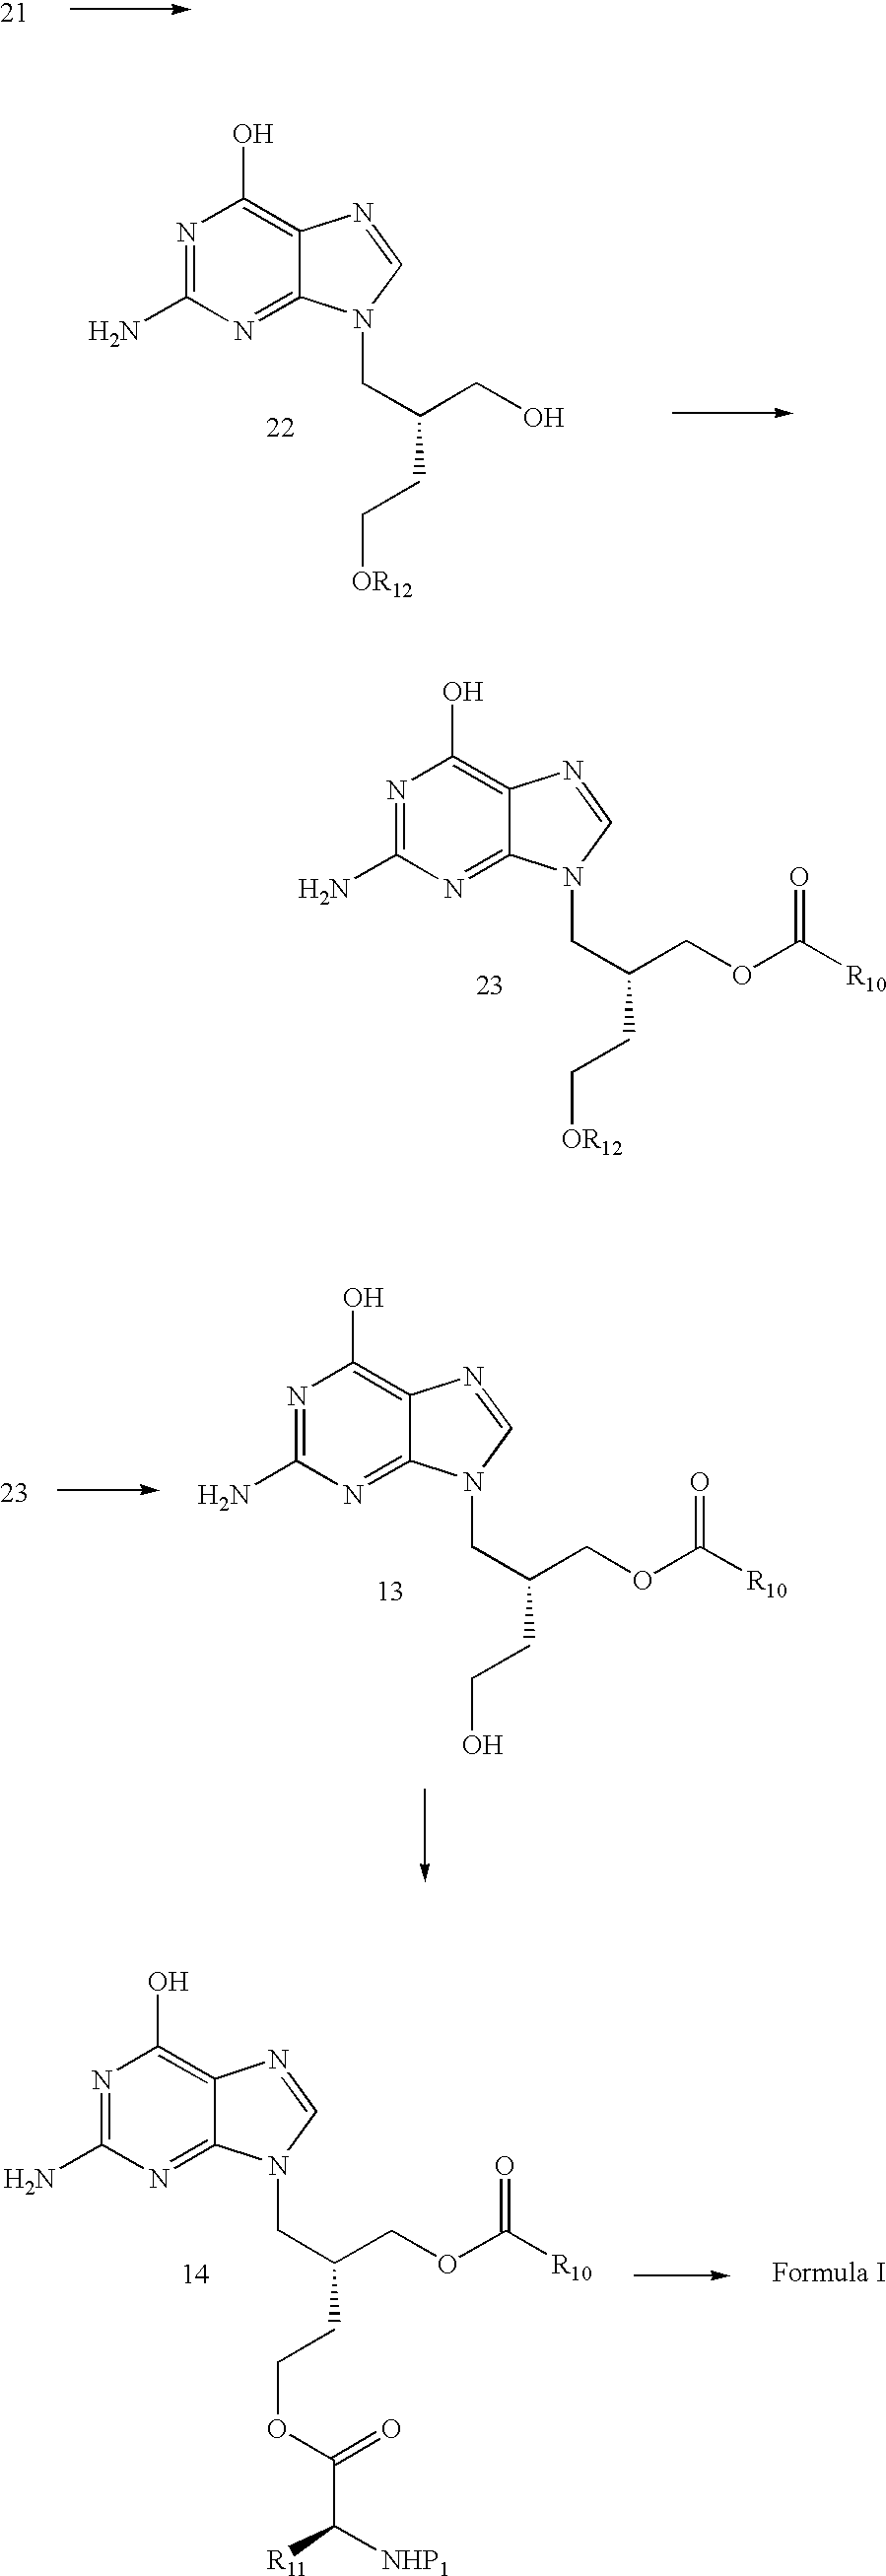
N1=C(N)N=C2C(=C1O)N=CN2CC(COC([R10])=O)CCO.N1=C(N)N=C2C(=C1O)N=CN2CC(COC([R10])=O)CCOC(=O)C([R11])[NHP1].N1=C(N)N=C2C(=C1O)N=CN2CC(CO)CC[OR12].N1=C(N)N=C2C(=C1O)N=CN2CC(COC([R10])=O)CC[OR12]
